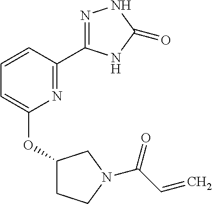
C1=CC(C2=NNC(=O)N2)=NC(OC2CCN(C(C=C)=O)C2)=C1
